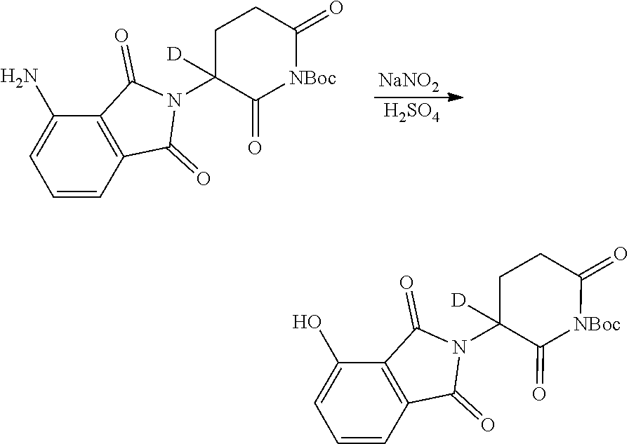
C1=C(O)C2=C(C=C1)C(=O)N(C1([D])C(=O)[NBoc]C(=O)CC1)C2=O.C1=C(N)C2=C(C=C1)C(=O)N(C1([D])C(=O)[NBoc]C(=O)CC1)C2=O.[NaNO2].[H2SO4]
